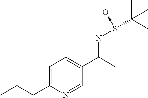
C1=C(CCC)N=CC(C(C)=NS(->O)C(C)(C)C)=C1
